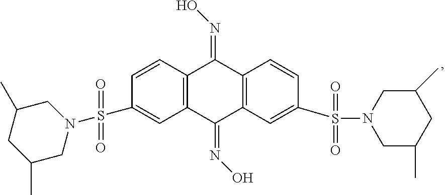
C12=C(C=C(S(=O)(=O)N3CC(C)CC(C)C3)C=C1)C(=NO)C1=C(C2=NO)C=CC(S(N2CC(C)CC(C)C2)(=O)=O)=C1
